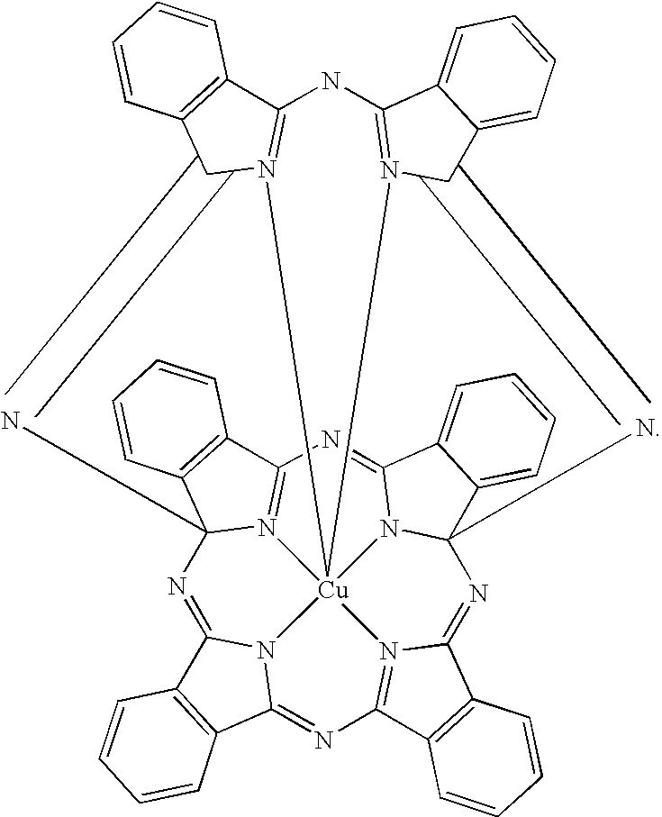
N1=C2N3C(=NC4=N5C(=NC67N8C(=NC9=N%10C1(C1=C9C=CC=C1)N=C1N9=C(C%11=C1C=CC=C%11)NC1=N([Cu]%108539)C(=N6)C3=CC=CC=C13)C1=CC=CC=C17)C1=C4C=CC=C1)C1=C2C=CC=C1
